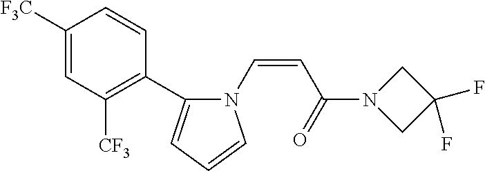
N1(C=CC(N2CC(F)(F)C2)=O)C(C2=C([CF3])C=C([F3C])C=C2)=CC=C1
